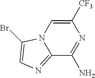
C12=NC=C(Br)N1C=C([CF3])N=C2N
